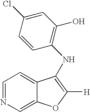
C1=NC=C2C(=C1)C(NC1=C(O)C=C(Cl)C=C1)=C([H])O2
